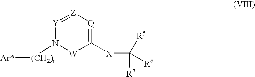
[Y]1=[Z][Q]=C([X]C([R7])([R5])[R6])[W]N1[(CH2)r][Ar*]
